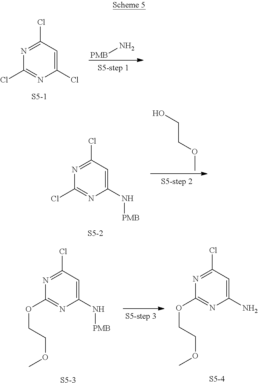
N1=C(Cl)C=C(Cl)N=C1Cl.[S5-1].[PMB]N.N1=C(Cl)C=C(N[PMB])N=C1Cl.[S5-2].COCCO.N1=C(Cl)C=C(N[PMB])N=C1OCCOC.[S5-3].N1=C(Cl)C=C(N)N=C1OCCOC.[S5-4]
